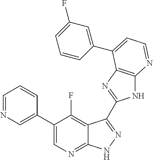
C1=NC=C(C2=CN=C3C(=C2F)C(C2=NC4=C(N2)N=CC=C4C2=CC(F)=CC=C2)=NN3)C=C1
